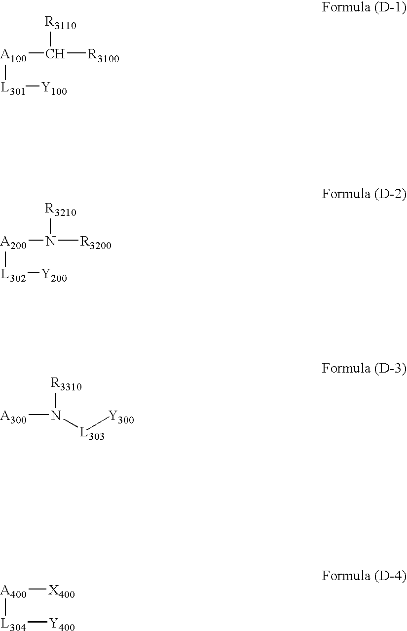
[A100](C([R3100])[R3110])[L301][Y100].[A200](N([R3200])[R3210])[L302][Y200].[A300]N([L303][Y300])[R3310].[A400]([L304][Y400])[X400]
